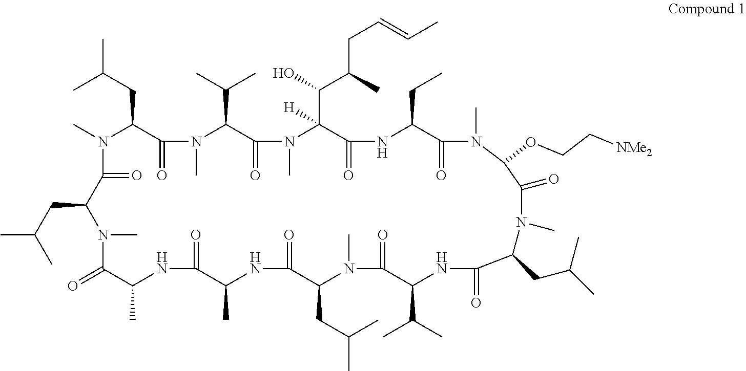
C1(=O)C(CC(C)C)N(C)C(=O)C(CC(C)C)N(C)C(=O)C(C)NC(=O)C(C)NC(=O)C(CC(C)C)N(C)C(=O)C(C(C)C)NC(=O)C(CC(C)C)N(C)C(=O)C(OCC[NMe2])N(C)C(=O)C(CC)NC(=O)C(C(O)C(C)CC=CC)([H])N(C)C(=O)C(C(C)C)N1C
